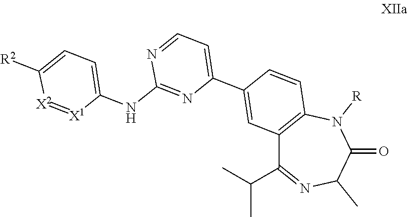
C12=C(N([R])C(=O)C(C)N=C1C(C)C)C=CC(C1=CC=NC(NC3=CC=C([R2])[X2]=[X1]3)=N1)=C2
